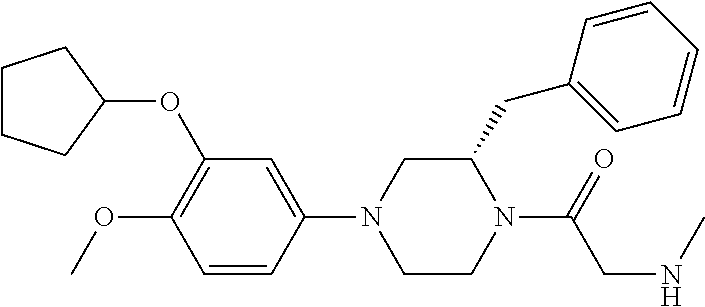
C1CCC(OC2=C(OC)C=CC(N3CCN(C(CNC)=O)C(CC4=CC=CC=C4)C3)=C2)C1
